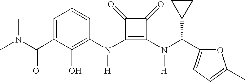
C(C1=CC=CC(N(C2=C(N([H])C(C3=CC=C(C)O3)C3CC3)C(=O)C2=O)[H])=C1O)(=O)N(C)C
